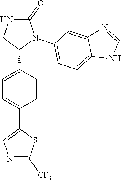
C1=C(C2N(C3=CC=C4C(=C3)N=CN4)C(=O)NC2)C=CC(C2=CN=C([CF3])S2)=C1
